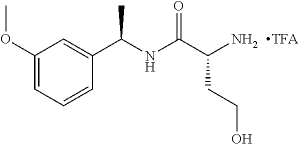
COC1=CC=CC(C(NC(=O)C(CCO)N)C)=C1
